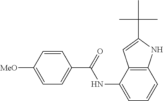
C1=CC([MeO])=CC=C1C(NC1=CC=CC2=C1C=C(C(C)(C)C)N2)=O
